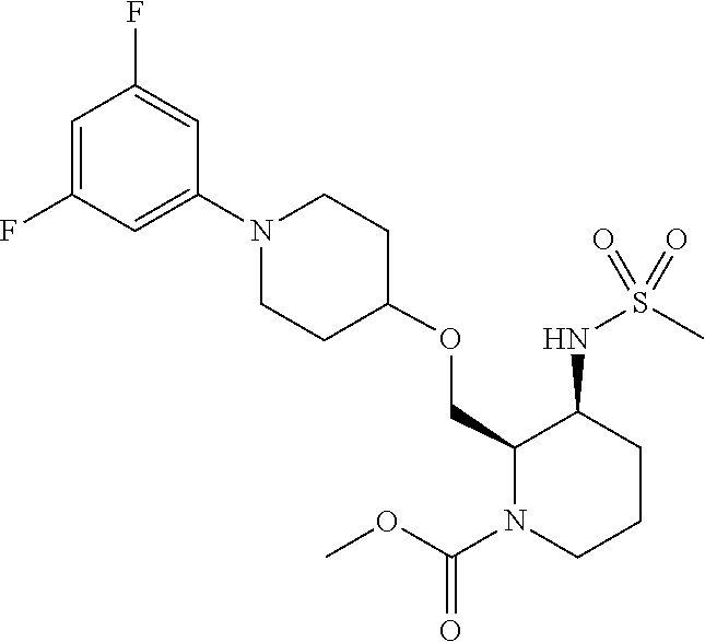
C1(OCC2C(NS(C)(=O)=O)CCCN2C(OC)=O)CCN(C2=CC(F)=CC(F)=C2)CC1
